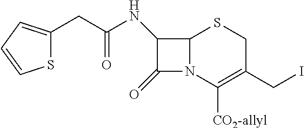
C1(CC(=O)NC2C(=O)N3C2SCC(CI)=C3[CO2-allyl])=CC=CS1
